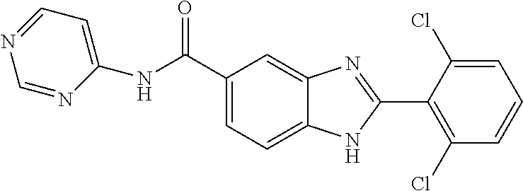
C1=C(C(NC2=CC=NC=N2)=O)C=C2C(=C1)NC(C1=C(Cl)C=CC=C1Cl)=N2
